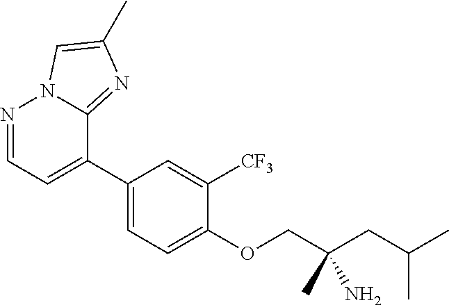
N1=CC=C(C2=CC=C(OCC(CC(C)C)(C)N)C([CF3])=C2)C2=NC(C)=CN12
